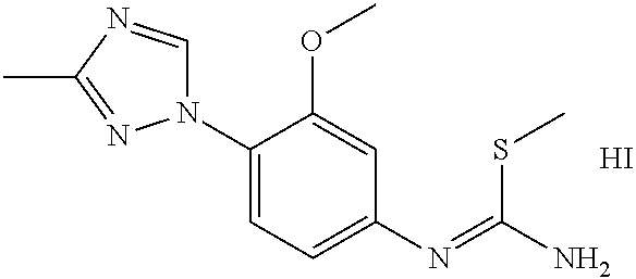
N1(C2=CC=C(N=C(N)SC)C=C2OC)C=NC(C)=N1.I
